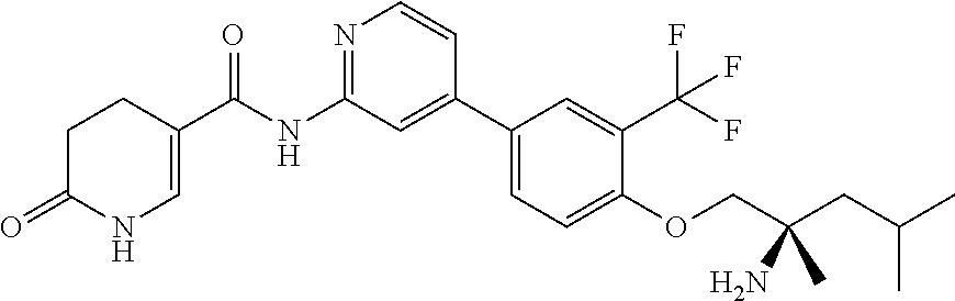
N1=C(NC(C2=CNC(=O)CC2)=O)C=C(C2=CC=C(OCC(CC(C)C)(C)N)C(C(F)(F)F)=C2)C=C1
